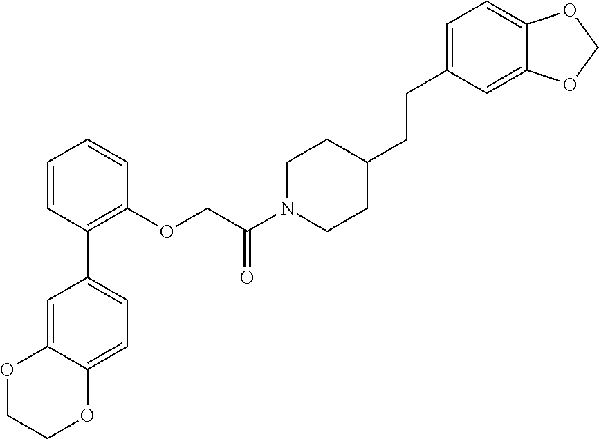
C1=C2C(=CC=C1C1=C(OCC(N3CCC(CCC4=CC=C5C(=C4)OCO5)CC3)=O)C=CC=C1)OCCO2
